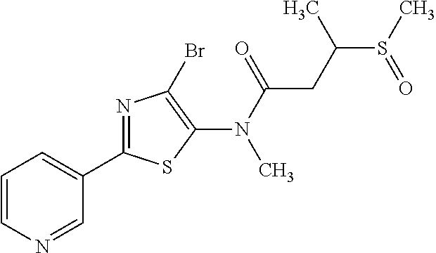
C1(C2=NC(Br)=C(N(C(=O)CC(S(C)=O)C)C)S2)=CC=CN=C1
